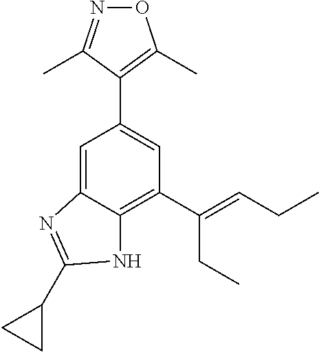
C1=C2C(=C(C(CC)=CCC)C=C1C1=C(C)ON=C1C)NC(C1CC1)=N2
